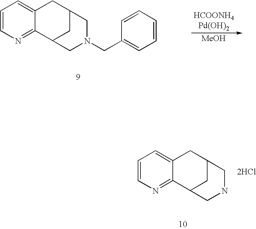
C1=CN=C2C(=C1)CC1CC2CN(CC2=CC=CC=C2)C1.[MeOH].C1=CN=C2C(=C1)CC1CC2CNC1.[2HCl]
